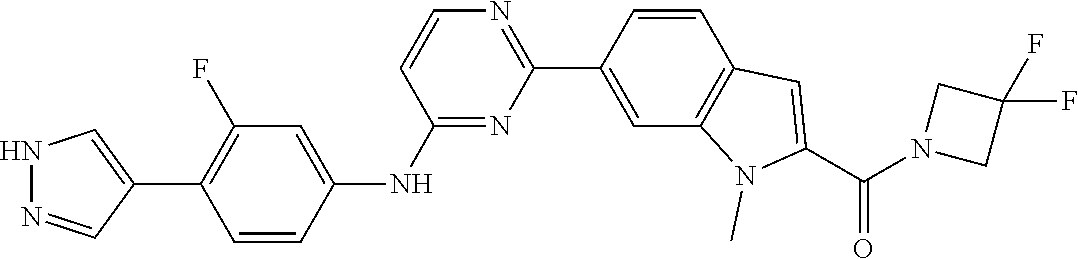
C1=CC2=C(C=C1C1=NC=CC(NC3=CC(F)=C(C4=CNN=C4)C=C3)=N1)N(C)C(C(N1CC(F)(F)C1)=O)=C2
